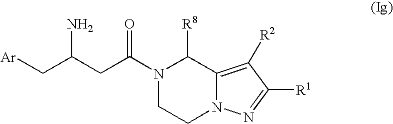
N1(C(CC(C[Ar])N)=O)CCN2C(=C([R2])C([R1])=N2)C1[R8]
